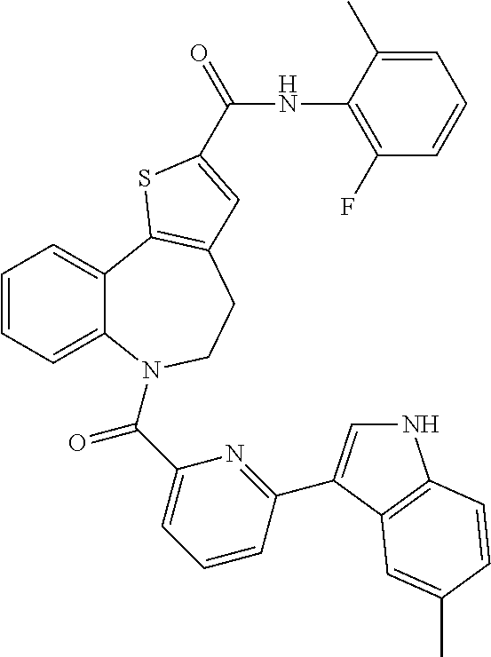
N1C=C(C2=NC(C(=O)N3C4=CC=CC=C4C4=C(CC3)C=C(C(NC3=C(F)C=CC=C3C)=O)S4)=CC=C2)C2=C1C=CC(C)=C2
